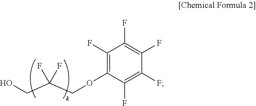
O(CC(CO)(F)F)C1=C(F)C(F)=C(F)C(F)=C1F
